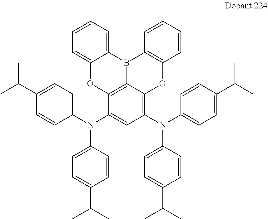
O1C2=C3C(=C(N(C4=CC=C(C(C)C)C=C4)C4=CC=C(C(C)C)C=C4)C=C2N(C2=CC=C(C(C)C)C=C2)C2=CC=C(C(C)C)C=C2)OC2=C(B3C3=CC=CC=C13)C=CC=C2
